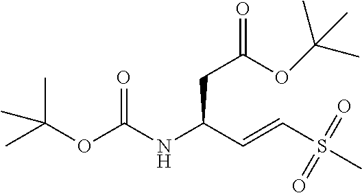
CS(C=CC(NC(OC(C)(C)C)=O)CC(=O)OC(C)(C)C)(=O)=O
